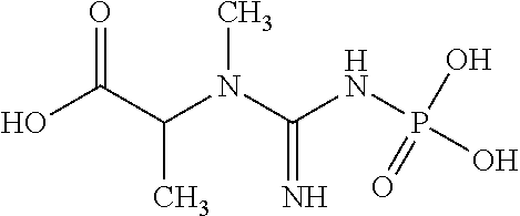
OC(C(N(C(NP(O)(O)=O)=N)C)C)=O
